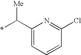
C1(C(*)[Me])=CC=CC(Cl)=N1
